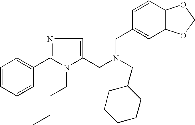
N1=C(C2=CC=CC=C2)N(CCCC)C(CN(CC2=CC3=C(C=C2)OCO3)CC2CCCCC2)=C1
